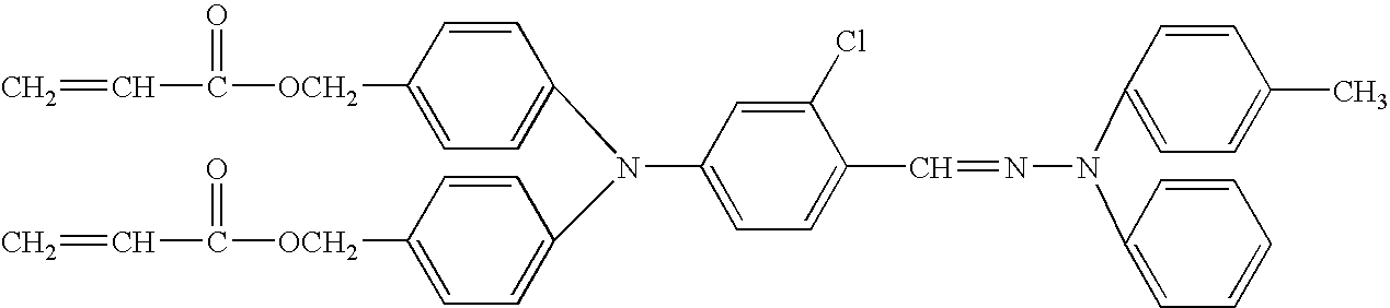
C=CC(=O)[OCH2]C1=CC=C(N(C2=CC=C([OCH2]C(C=C)=O)C=C2)C2=CC=C(C=NN(C3=CC=C(C)C=C3)C3=CC=CC=C3)C(Cl)=C2)C=C1
